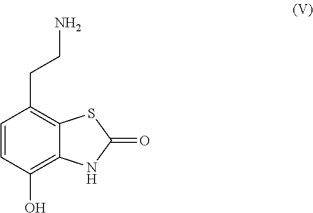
C1=CC(O)=C2C(=C1CCN)SC(=O)N2
